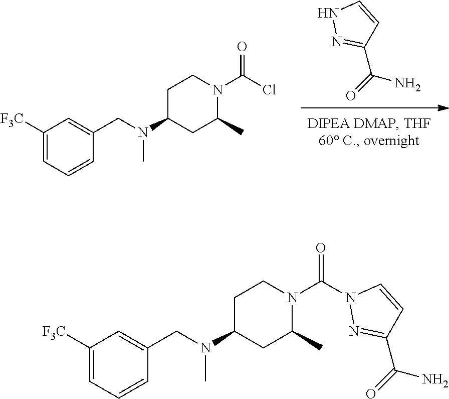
N1N=C(C(=O)N)C=C1.C1C(N(C)CC2=CC([F3C])=CC=C2)CC(C)N(C(Cl)=O)C1.C1C(N(C)CC2=CC([F3C])=CC=C2)CC(C)N(C(N2N=C(C(=O)N)C=C2)=O)C1
